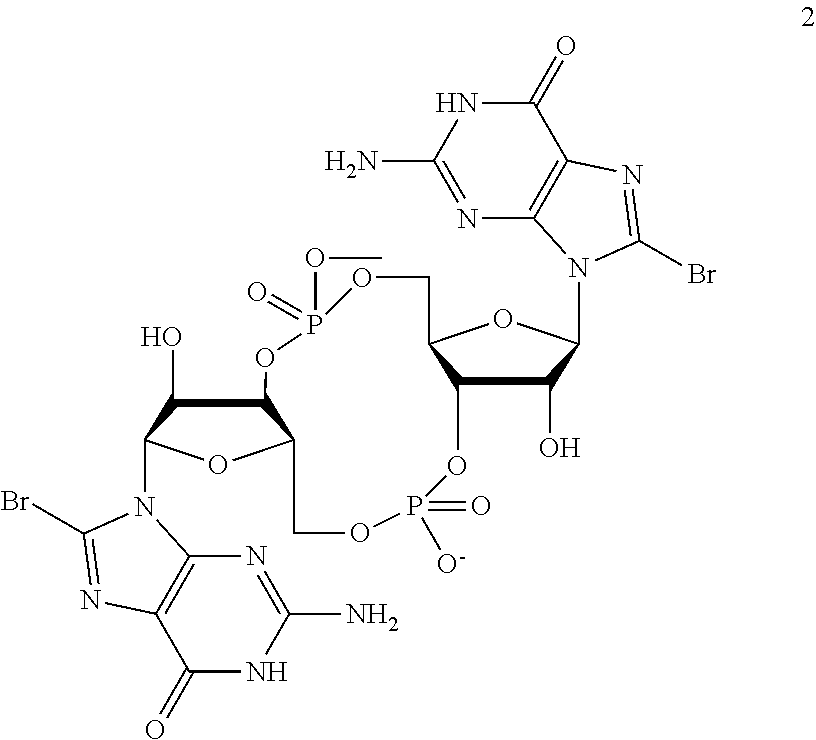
C1(O)C2C(OC1N1C3=C(C(=O)NC(N)=N3)N=C1Br)COP(OC)(=O)OC1C(O)C(N3C4=C(C(=O)NC(N)=N4)N=C3Br)OC1COP(=O)([O-])O2
